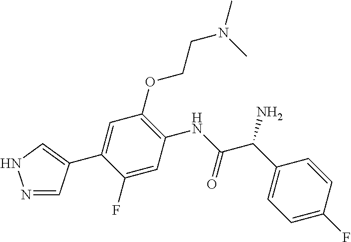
C1(C2=CNN=C2)=CC(OCCN(C)C)=C(NC(C(C2=CC=C(F)C=C2)N)=O)C=C1F
